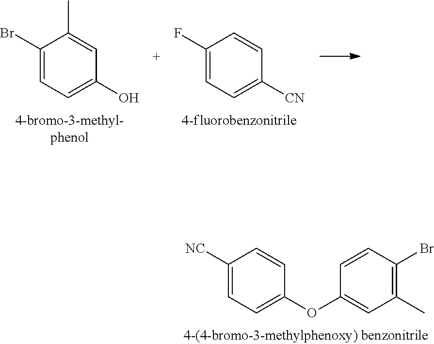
C1([NC])=CC=C(OC2=CC(C)=C(Br)C=C2)C=C1.C1(F)=CC=C([CN])C=C1.C1(Br)=CC=C(O)C=C1C
